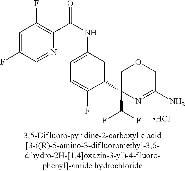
Cl.C1(C(F)F)(C2=CC(NC(=O)C3=C(F)C=C(F)C=N3)=CC=C2F)N=C(N)COC1
